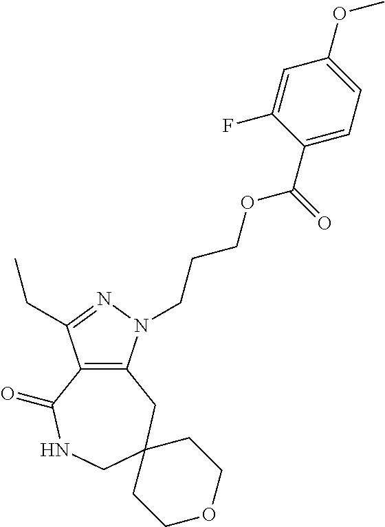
C12=C(N(CCCOC(C3=CC=C(OC)C=C3F)=O)N=C1CC)CC1(CNC2=O)CCOCC1
